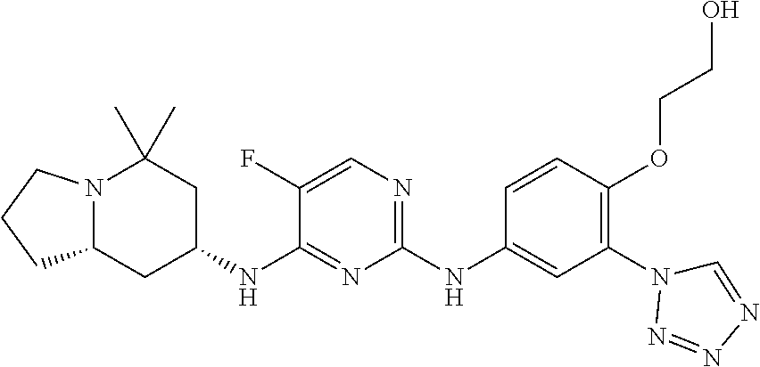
N12C(CC(NC3=NC(NC4=CC(N5N=NN=C5)=C(OCCO)C=C4)=NC=C3F)CC1(C)C)CCC2
